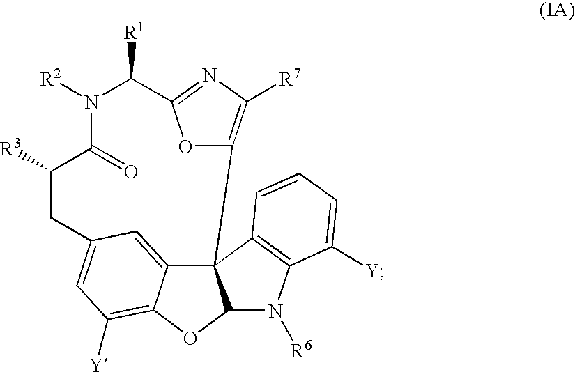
C123C4=CC(=CC([Y])=C4OC1N([R6])C1=C2C=CC=C1[Y])CC([R3])C(=O)N([R2])C([R1])C1=NC([R7])=C3O1
